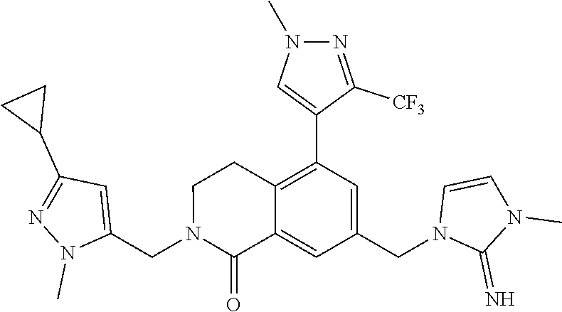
C1(CN2C(=O)C3=CC(CN4C(=N)N(C)C=C4)=CC(C4=CN(C)N=C4[CF3])=C3CC2)=CC(C2CC2)=NN1C
